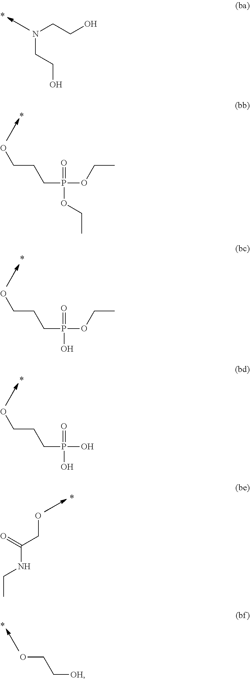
N(CCO)CCO.C(P(OCC)(=O)OCC)CCO.C(P(OCC)(=O)O)CCO.C(P(O)(=O)O)CCO.CCNC(CO)=O.OCC[OH]
